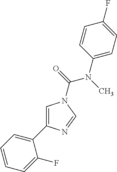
C1=C(C2=CC=CC=C2F)N=CN1C(=O)N(C)C1=CC=C(F)C=C1
